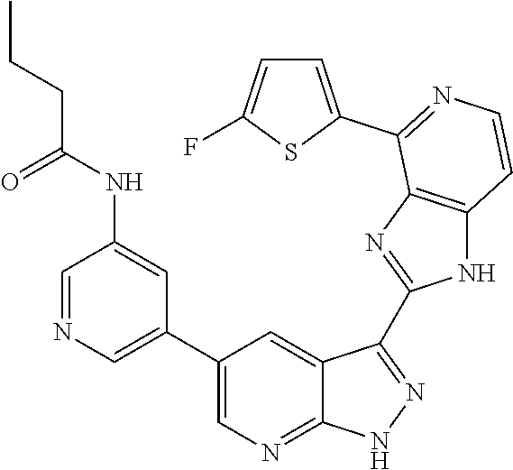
C1=NC=C(C2=CN=C3C(=C2)C(C2=NC4=C(N2)C=CN=C4C2=CC=C(F)S2)=NN3)C=C1NC(CCC)=O
